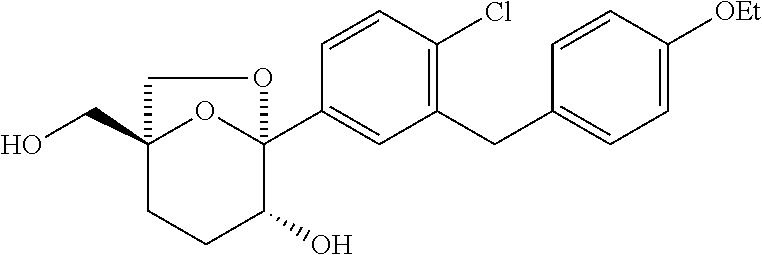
C1=CC(Cl)=C(CC2=CC=C([OEt])C=C2)C=C1C12OC(CO)(CCC1O)CO2
